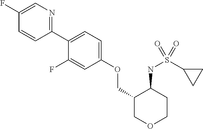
C1(C2=CC=C(OCC3COCCC3NS(C3CC3)(=O)=O)C=C2F)=NC=C(F)C=C1
